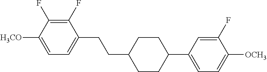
C1(F)=C(F)C([H3CO])=CC=C1CCC1CCC(C2=CC=C([OCH3])C(F)=C2)CC1
